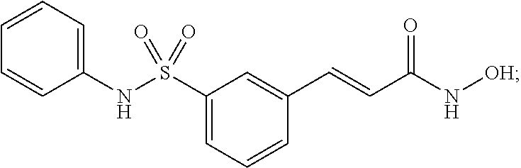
C1(NS(C2=CC=CC(C=CC(N[OH])=O)=C2)(=O)=O)=CC=CC=C1
